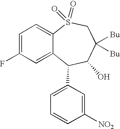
C1=C(F)C=C2C(=C1)S(=O)(=O)CC([Bu])([Bu])C(O)C2C1=CC=CC([NO2])=C1
